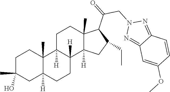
C1C(C)(O)CC2([H])C(C)(C1)C1([H])C([H])(CC2)C2([H])C(C)(CC1)C(C(CN1N=C3C(=N1)C=CC(OC)=C3)=O)C(CC)C2
